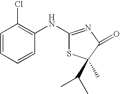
C1=CC=CC(NC2=NC(=O)C(C)(C(C)C)S2)=C1Cl
